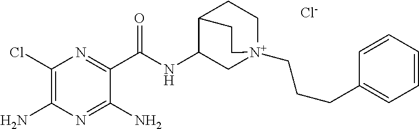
[Cl-].C1(Cl)=C(N)N=C(N)C(C(NC2C[N+]3(CCCC4=CC=CC=C4)CCC2CC3)=O)=N1
